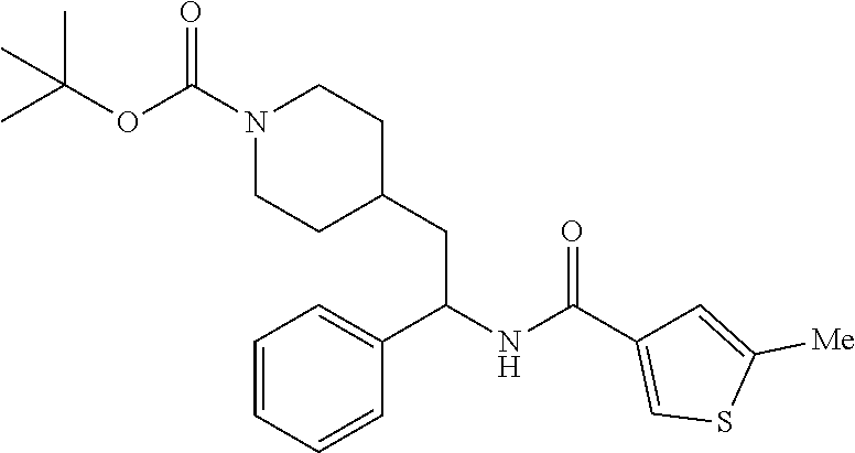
O(C(N1CCC(CC(NC(C2=CSC([Me])=C2)=O)C2=CC=CC=C2)CC1)=O)C(C)(C)C
